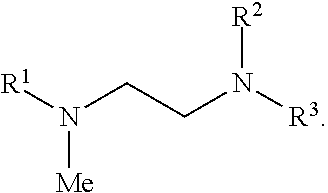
[R1]N(CCN([R2])[R3])[Me]
